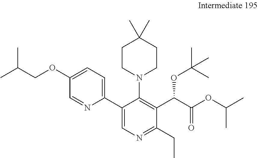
C1=C(OCC(C)C)C=NC(C2=CN=C(CC)C(C(C(OC(C)C)=O)OC(C)(C)C)=C2N2CCC(C)(C)CC2)=C1
